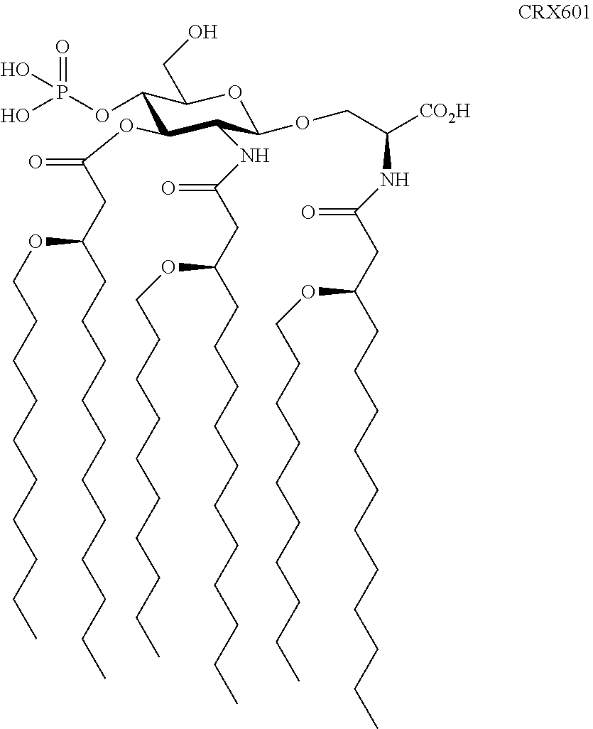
C1(OP(O)(=O)O)C(OC(=O)CC(OCCCCCCCCCC)CCCCCCCCCCC)C(NC(=O)CC(OCCCCCCCCCC)CCCCCCCCCCC)C(OCC([CO2H])NC(=O)CC(OCCCCCCCCCC)CCCCCCCCCCC)OC1CO
